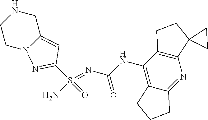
C(NC1=C2C(=NC3=C1CCC31CC1)CCC2)(N=S(N)(=O)C1=NN2C(=C1)CNCC2)=O
